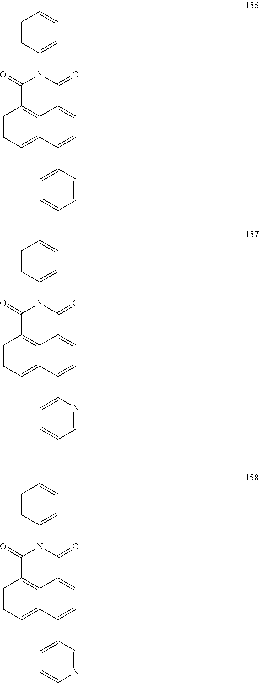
C1=CC=C2C3=C1C(=O)N(C1=CC=CC=C1)C(=O)C3=CC=C2C1=CC=CC=C1.C1=CC=C2C3=C1C(=O)N(C1=CC=CC=C1)C(=O)C3=CC=C2C1=CC=CC=N1.C1=CC=C2C3=C1C(=O)N(C1=CC=CC=C1)C(=O)C3=CC=C2C1=CC=CN=C1
